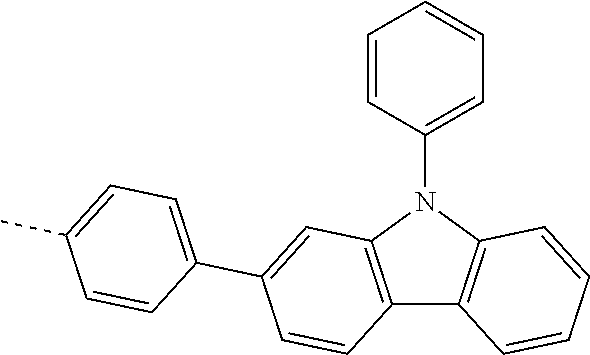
C12=C(N(C3=CC=CC=C3)C3=C1C=CC=C3)C=C(C1=CC=C(C)C=C1)C=C2
